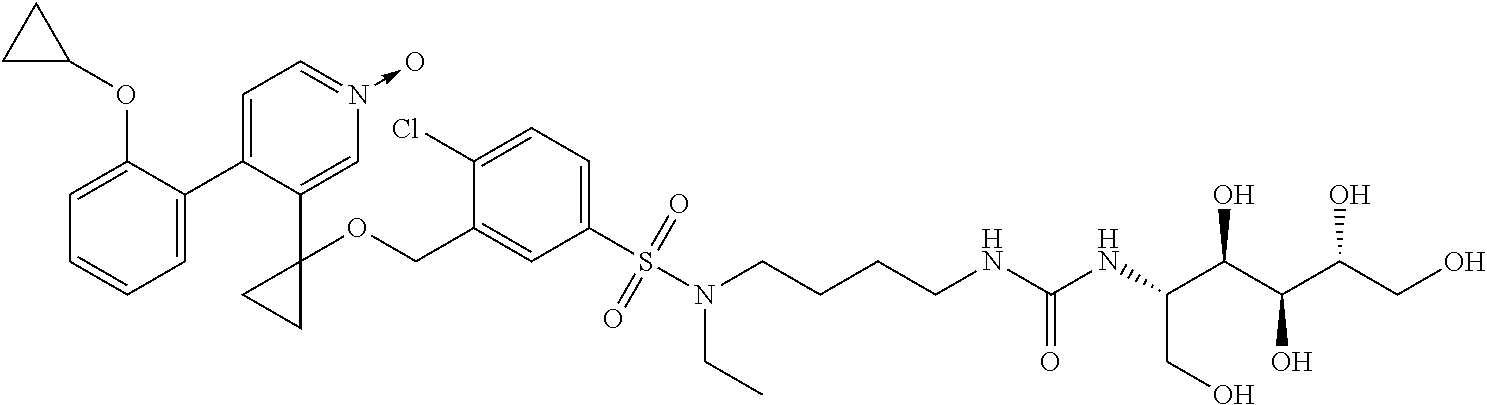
S(N(CCCCNC(NC(C(C(C(CO)O)O)O)CO)=O)CC)(C1=CC=C(Cl)C(COC2(C3=CN(->O)=CC=C3C3=CC=CC=C3OC3CC3)CC2)=C1)(=O)=O
